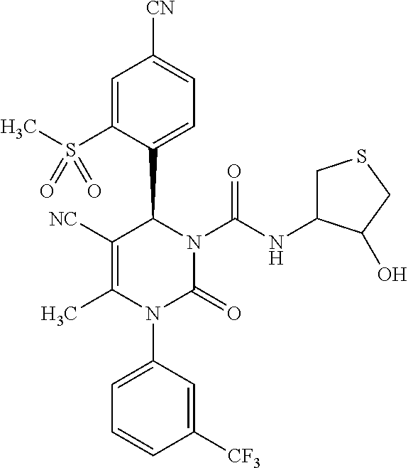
C1([NC])=C(C)N(C2=CC=CC([CF3])=C2)C(=O)N(C(NC2CSCC2O)=O)C1C1=CC=C([CN])C=C1S(C)(=O)=O
